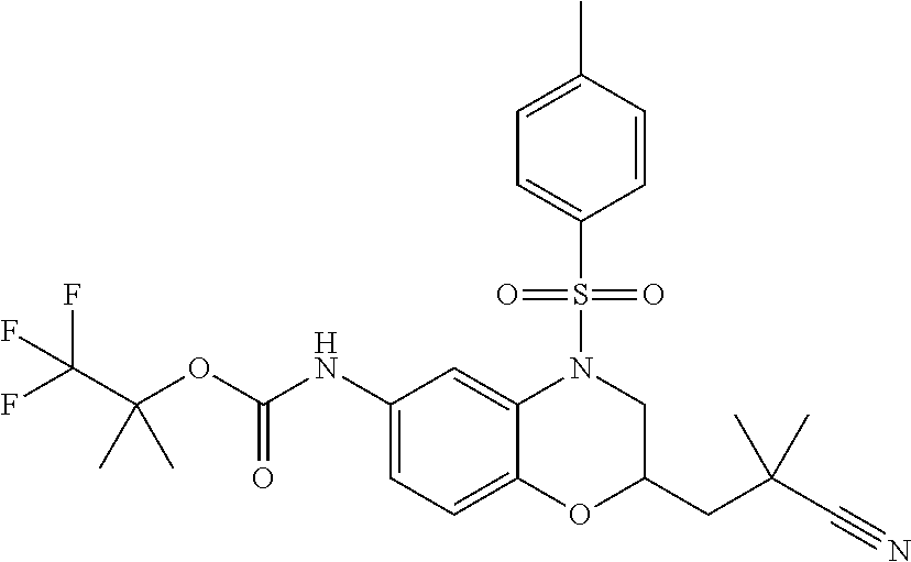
C1(NC(OC(C(F)(F)F)(C)C)=O)=CC=C2C(=C1)N(S(C1=CC=C(C)C=C1)(=O)=O)CC(CC(C#N)(C)C)O2
